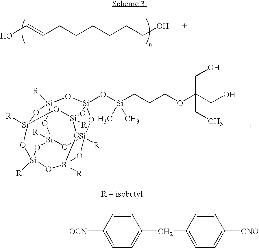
O1[Si]2([R])O[Si]3(O[Si](CCCOC(CO)(CO)CC)(C)C)O[Si]4([R])O[Si]1([R])O[Si]1([R])O[Si]([R])(O4)O[Si]([R])(O3)O[Si]([R])(O1)O2.OC=CCCCCCCO.[OCN]C1=CC=C(CC2=CC=C([CNO])C=C2)C=C1
